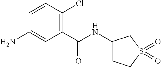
C1(NC(C2=C(Cl)C=CC(N)=C2)=O)CCS(=O)(=O)C1
